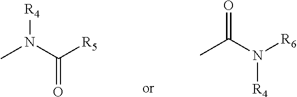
CN(C([R5])=O)[R4].CC(N([R6])[R4])=O
